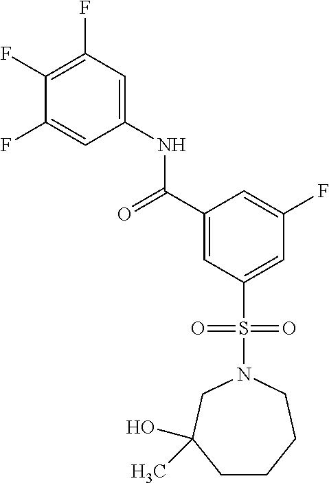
C(C1=CC(S(N2CCCCC(O)(C)C2)(=O)=O)=CC(F)=C1)(=O)NC1=CC(F)=C(F)C(F)=C1
